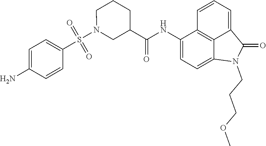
C1(NC(=O)C2CN(S(C3=CC=C(N)C=C3)(=O)=O)CCC2)=CC=C2C3=C1C=CC=C3C(=O)N2CCCOC
